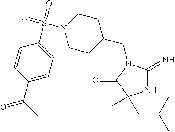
C1(CN2C(=N)NC(C)(CC(C)C)C2=O)CCN(S(=O)(=O)C2=CC=C(C(C)=O)C=C2)CC1
